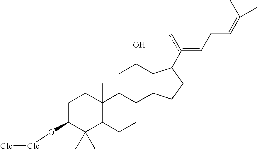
C1C(O[Glc][Glc])C(C)(C)C2C(C)(C1)C1C(C)(CC2)C2(C)C(C(O)C1)C(c(c)=CCC=C(C)C)CC2
